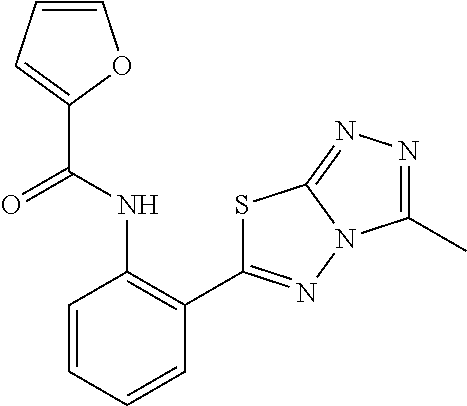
C1=CC=CC(C2=NN3C(=NN=C3C)S2)=C1NC(=O)C1=CC=CO1
